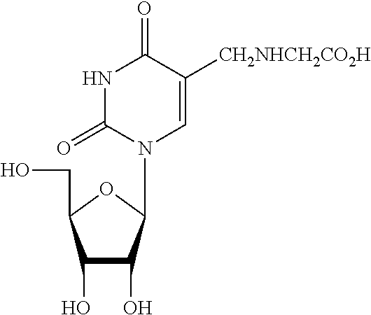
C1(O)C(O)C(N2C(=O)NC(=O)C([CH2NHCH2CO2H])=C2)OC1CO
